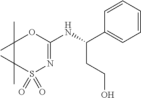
S1(=O)(=O)N=C(NC(CCO)C2=CC=CC=C2)OC(C)(C)C1(C)C
